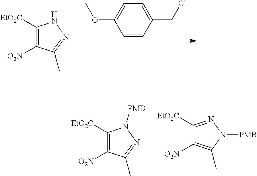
C1([EtO2C])=C([O2N])C(C)=NN1[PMB].C1([EtO2C])=NN([PMB])C(C)=C1[O2N].C1=CC(CCl)=CC=C1OC.C1([EtO2C])=C([O2N])C(C)=NN1
